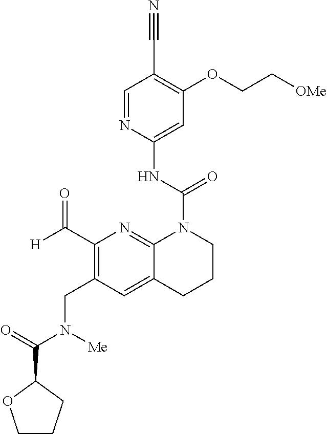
C(COC1=C(C#N)C=NC(NC(=O)N2C3=NC(C([H])=O)=C(CN(C(C4CCCO4)=O)[Me])C=C3CCC2)=C1)[OMe]
